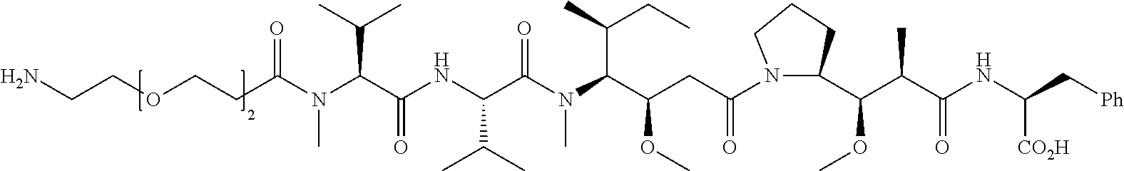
N1(C(CC(C(N(C(C(NC(C(N(C)C(CCOCCN)=O)C(C)C)=O)C(C)C)=O)C)C(C)CC)OC)=O)CCCC1C(OC)C(C(NC(C[Ph])[CO2H])=O)C
